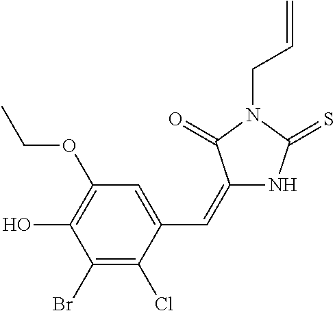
C1(Br)=C(Cl)C(C=C2NC(=S)N(CC=C)C2=O)=CC(OCC)=C1O
